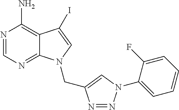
N1=CN=C2C(=C1N)C(I)=CN2CC1=CN(C2=CC=CC=C2F)N=N1
